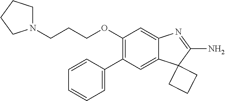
C1(C2=CC=CC=C2)=C(OCCCN2CCCC2)C=C2C(=C1)C1(C(N)=N2)CCC1
